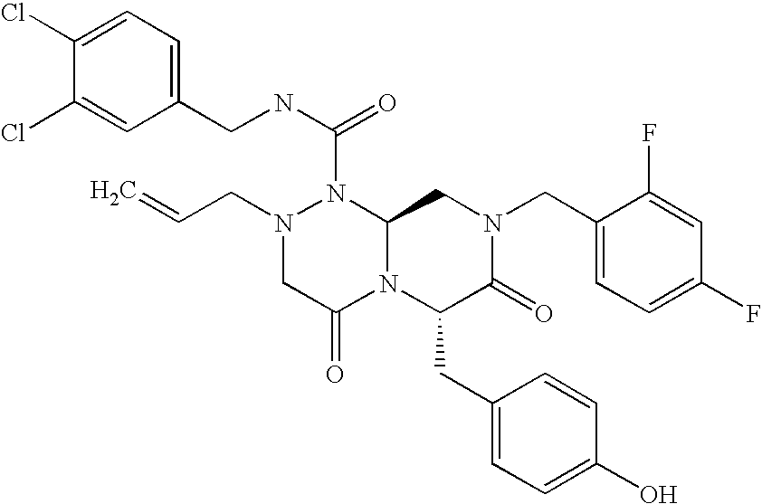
N1(C(NCC2=CC=C(Cl)C(Cl)=C2)=O)N(CC=C)CC(=O)N2C1CN(CC1=CC=C(F)C=C1F)C(=O)C2CC1=CC=C(O)C=C1
